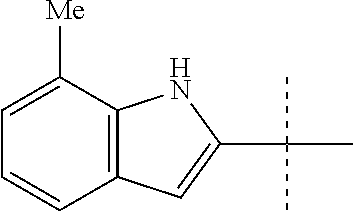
C12=C(C=CC=C1[Me])C=C(C(C)(C)C)N2
